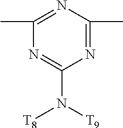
N1=C(C)N=C(N([T9])[T8])N=C1C
